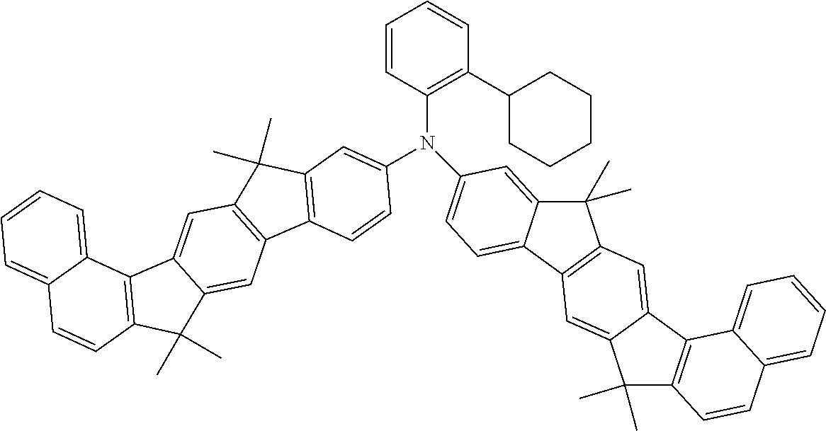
C1=CC(N(C2=CC=C3C(=C2)C(C)(C)C2=C3C=C3C(=C2)C2=C(C3(C)C)C=CC3=CC=CC=C23)C2=CC3=C(C4=C(C=C5C6=C(C=CC7=CC=CC=C76)C(C)(C)C5=C4)C3(C)C)C=C2)=C(C2CCCCC2)C=C1
